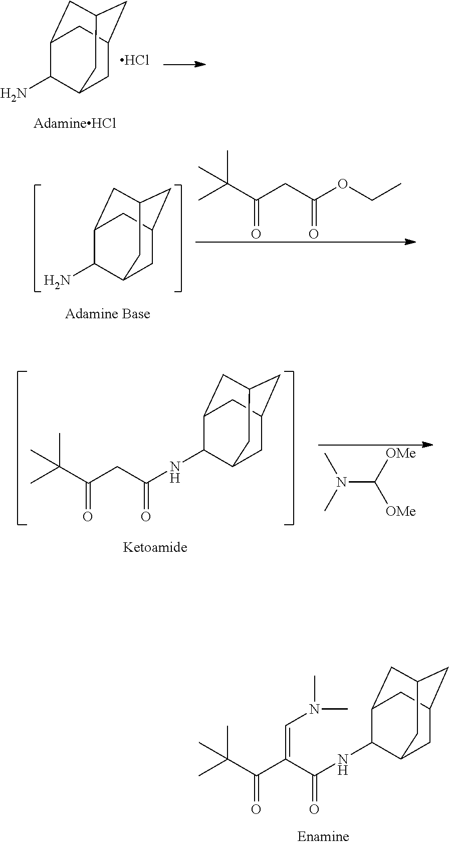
C1C2CC3CC(C(NC(C(C(C(C)(C)C)=O)=CN(C)C)=O)C1C3)C2.C1C2CC3CC(C(N)C1C3)C2.Cl.C1C2CC3CC(C(N)C1C3)C2.CC(C)(C)C(CC(OCC)=O)=O.C1C2CC3CC(C(NC(CC(C(C)(C)C)=O)=O)C1C3)C2.CN(C)C([OMe])[OMe]
